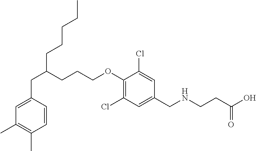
C1=C(CC(CCCOC2=C(Cl)C=C(CNCCC(=O)O)C=C2Cl)CCCCC)C=CC(C)=C1C
